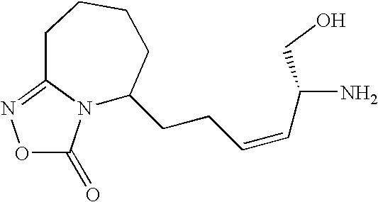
O1C(=O)N2C(=N1)CCCCC2CCC=CC(N)CO
